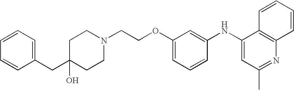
N1(CCOC2=CC=CC(NC3=CC(C)=NC4=C3C=CC=C4)=C2)CCC(CC2=CC=CC=C2)(O)CC1
